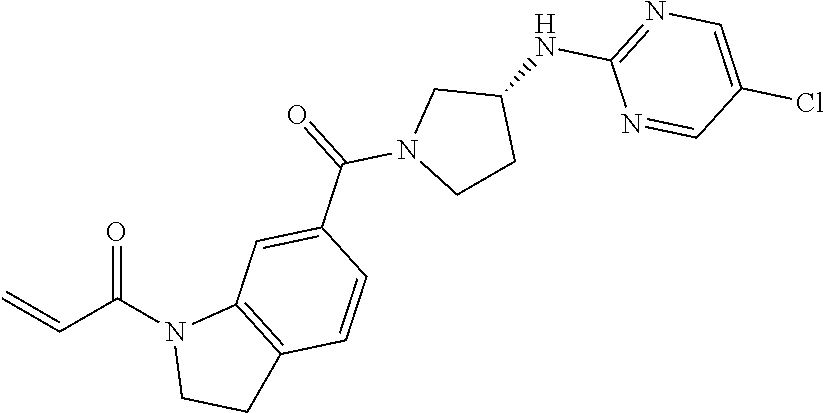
O=C(N1CCC2=C1C=C(C(=O)N1CCC(NC3=NC=C(Cl)C=N3)C1)C=C2)C=C
